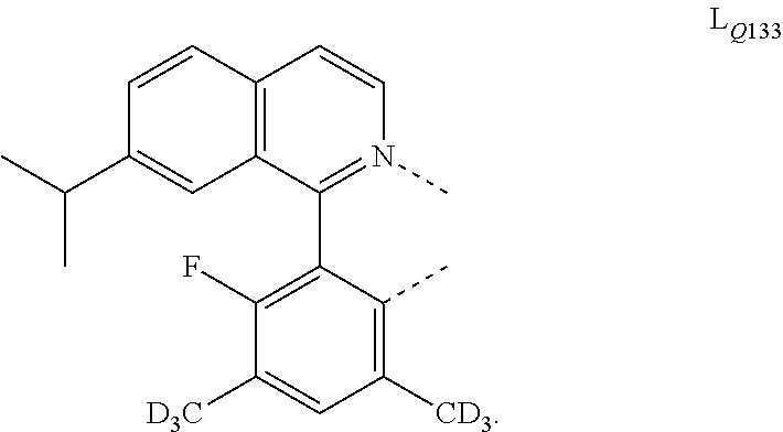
C12=C(C(C3=C(F)C([D3C])=CC([CD3])=C3C)=N(C)C=C1)C=C(C(C)C)C=C2
